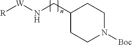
[R][W]NCC1CCN([Boc])CC1
